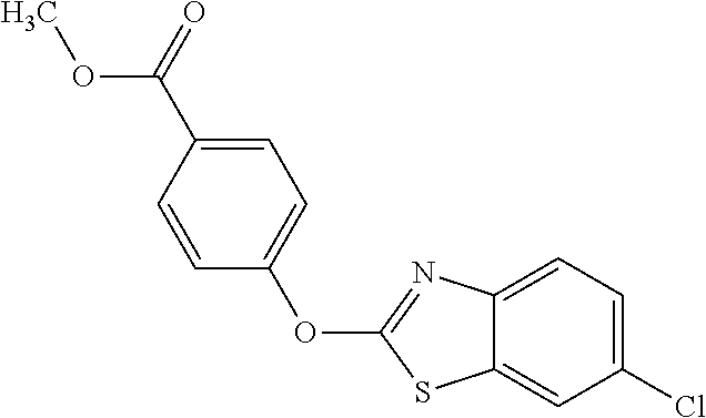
C1=CC(C(=O)OC)=CC=C1OC1=NC2=CC=C(Cl)C=C2S1
